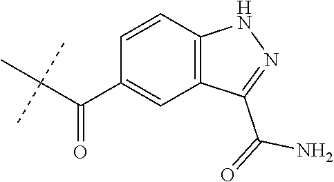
C1(C(C(C)(C)C)=O)=CC2=C(C=C1)NN=C2C(=O)N
